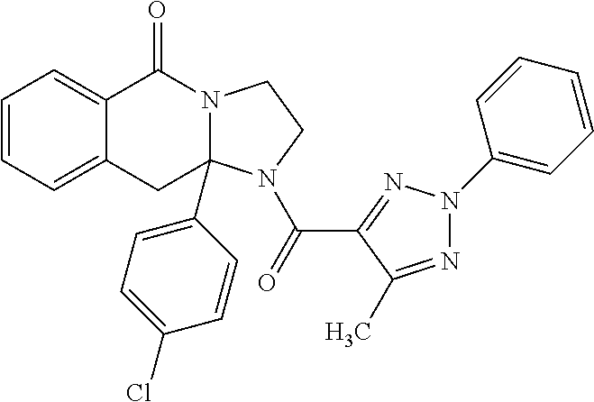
C1=CC=C2C(=C1)C(=O)N1C(C3=CC=C(Cl)C=C3)(C2)N(C(=O)C2=NN(C3=CC=CC=C3)N=C2C)CC1
